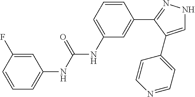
C1=C(F)C=CC=C1NC(NC1=CC=CC(C2=NNC=C2C2=CC=NC=C2)=C1)=O
